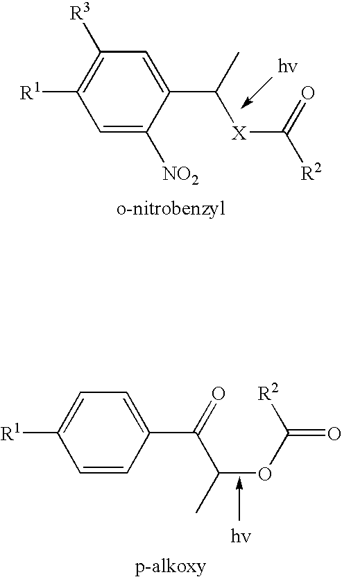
C1=C([NO2])C(C([X]C(=O)[R2])C)=CC([R3])=C1[R1].[hv].C1=CC(C(C(OC([R2])=O)C)=O)=CC=C1[R1]
